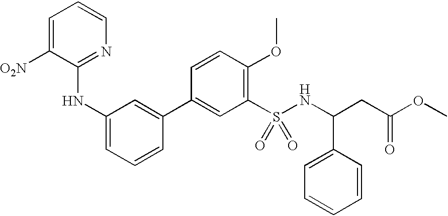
C1=C([O2N])C(NC2=CC=CC(C3=CC(S(NC(CC(OC)=O)C4=CC=CC=C4)(=O)=O)=C(OC)C=C3)=C2)=NC=C1
